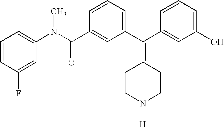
C1=CC(C(N(C2=CC=CC(F)=C2)C)=O)=CC(C(C2=CC(O)=CC=C2)=C2CCN([H])CC2)=C1
